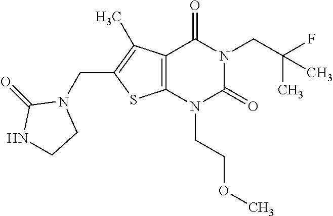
C12=C(N(CCOC)C(=O)N(CC(F)(C)C)C1=O)SC(CN1C(=O)NCC1)=C2C
